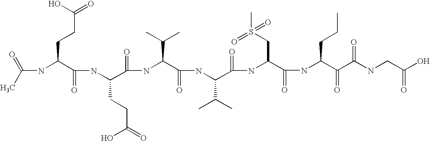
CC(=O)NC(C(NC(C(NC(C(NC(C(=O)NC(C(NC(C(C(NCC(O)=O)=O)=O)CCC)=O)CS(C)(=O)=O)C(C)C)=O)C(C)C)=O)CCC(O)=O)=O)CCC(=O)O
